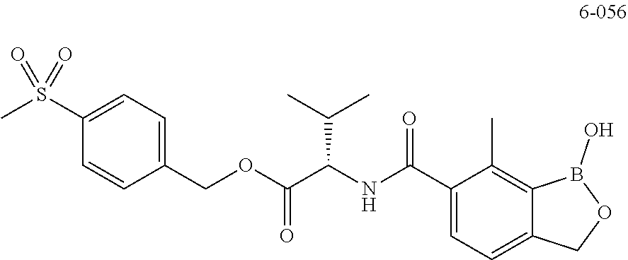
C1(S(C)(=O)=O)=CC=C(COC(C(NC(C2=CC=C3C(=C2C)B(O)OC3)=O)C(C)C)=O)C=C1
